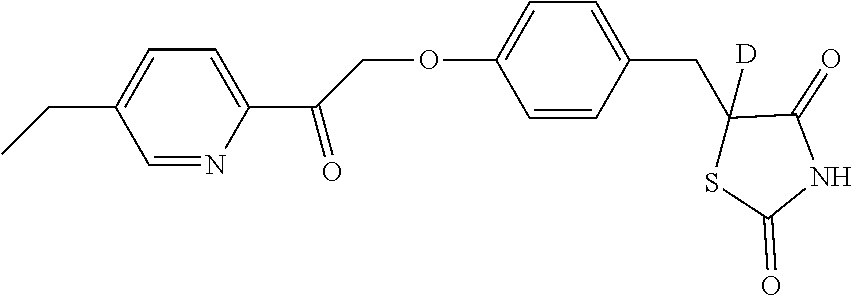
C1=C(CC)C=NC(C(=O)COC2=CC=C(CC3([D])C(=O)NC(=O)S3)C=C2)=C1
